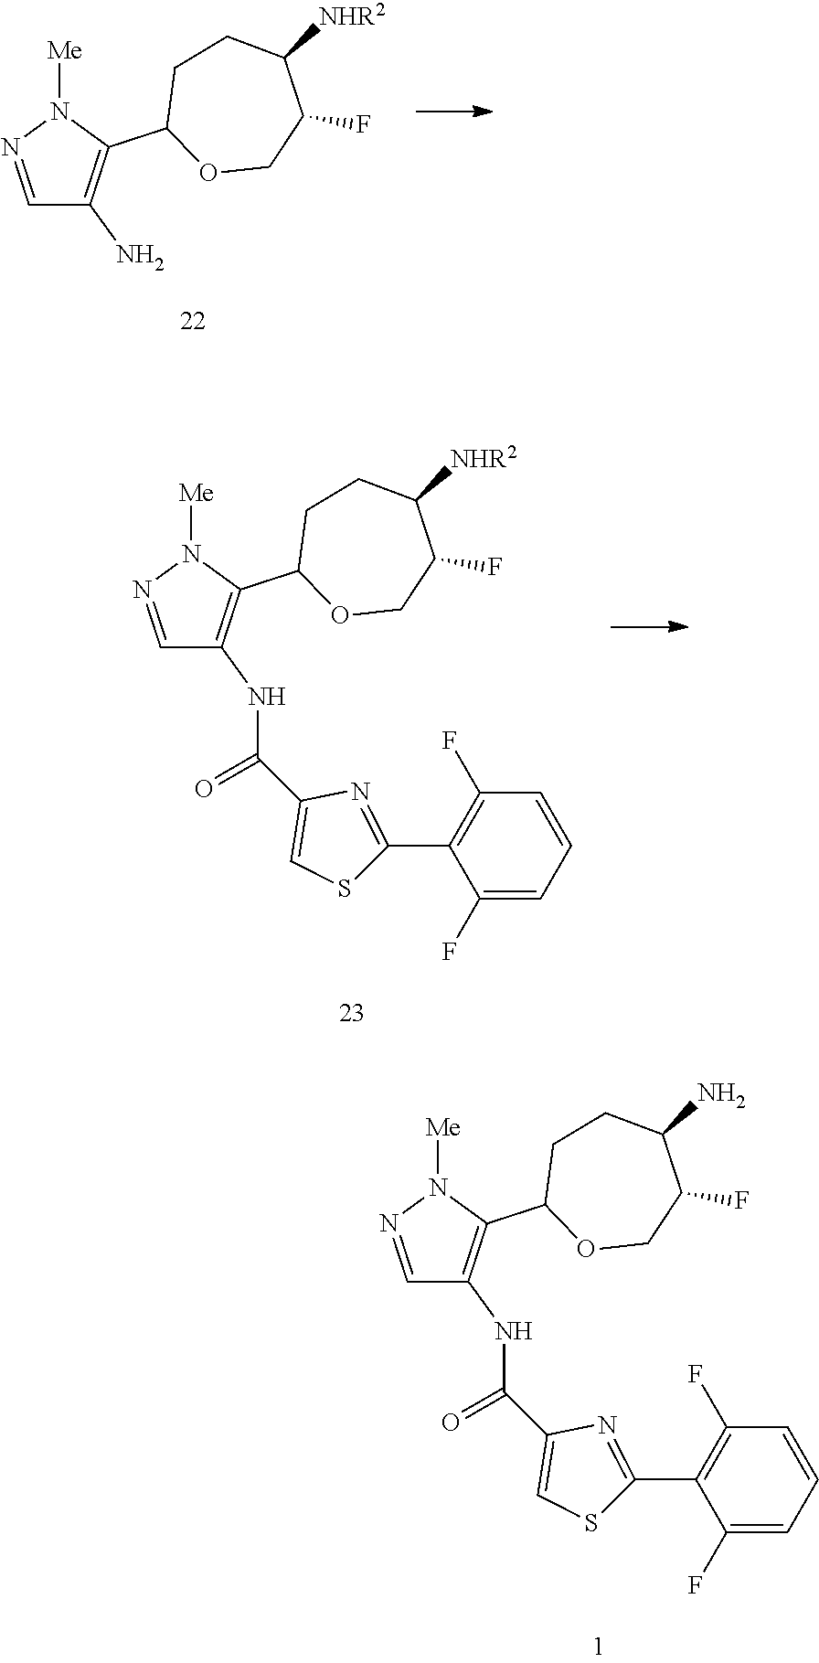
C1=NN([Me])C(C2OCC(F)C([NHR2])CC2)=C1N.C1=NN([Me])C(C2OCC(F)C([NHR2])CC2)=C1NC(=O)C1=CSC(C2=C(F)C=CC=C2F)=N1.C1=NN([Me])C(C2OCC(F)C(N)CC2)=C1NC(=O)C1=CSC(C2=C(F)C=CC=C2F)=N1
